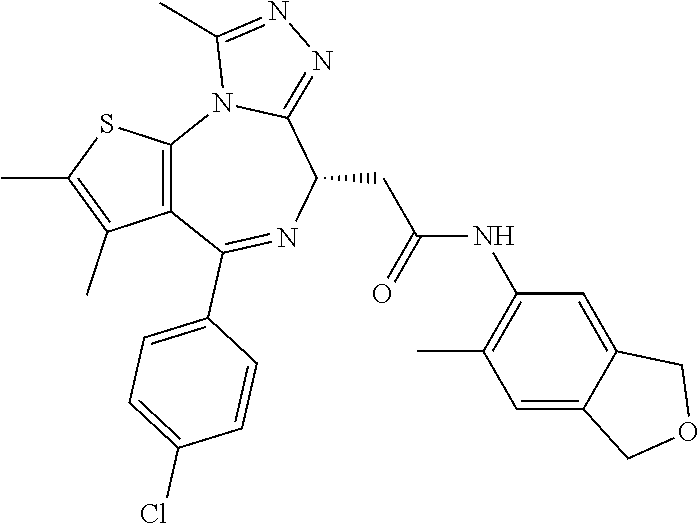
C12=C(C(C3=CC=C(Cl)C=C3)=NC(CC(NC3=C(C)C=C4C(=C3)COC4)=O)C3=NN=C(C)N13)C(C)=C(C)S2
